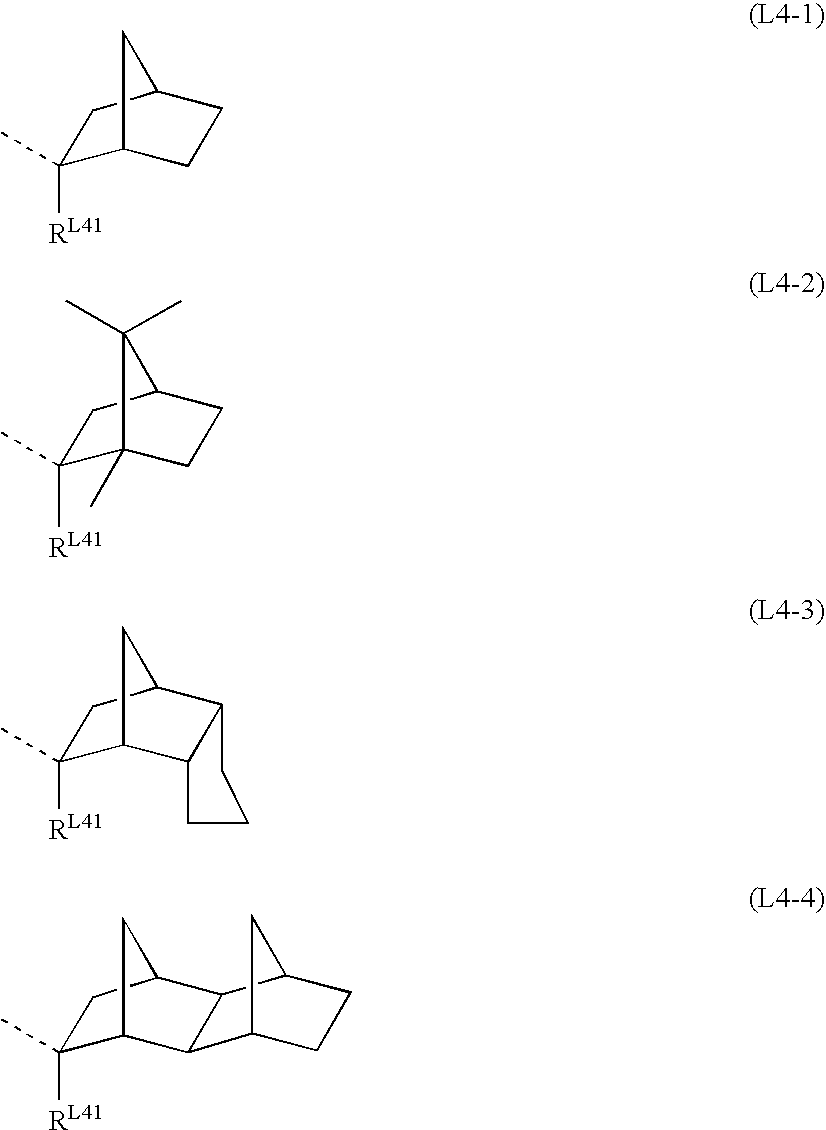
C1([RL41])(C)C2CC(C1)CC2.C1([RL41])(C)C2(C)C(C)(C)C(C1)CC2.C1([RL41])(C)C2CC(C1)C1C2CCC1.C1([RL41])(C)C2CC(C1)C1C2C2CC1CC2
